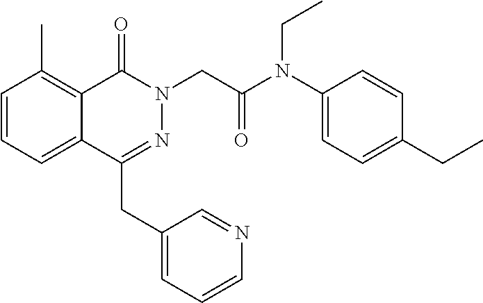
C1=CC=C2C(=C1C)C(=O)N(CC(N(C1=CC=C(CC)C=C1)CC)=O)N=C2CC1=CC=CN=C1
